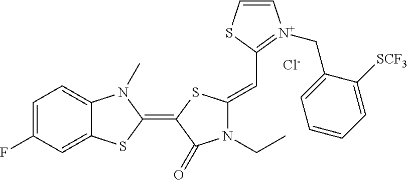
[Cl-].C1=C(F)C=C2C(=C1)N(C)C(=C1C(=O)N(CC)C(=CC3=[N+](CC4=CC=CC=C4[SCF3])C=CS3)S1)S2
